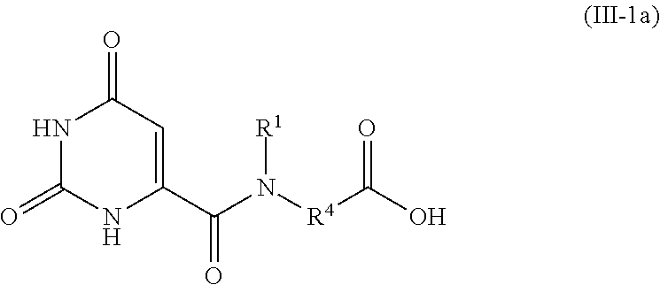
N1C(=O)NC(C(N([R4]C(O)=O)[R1])=O)=CC1=O
